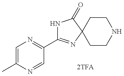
C1=C(C)N=CC(C2=NC3(C(=O)N2)CCNCC3)=N1
